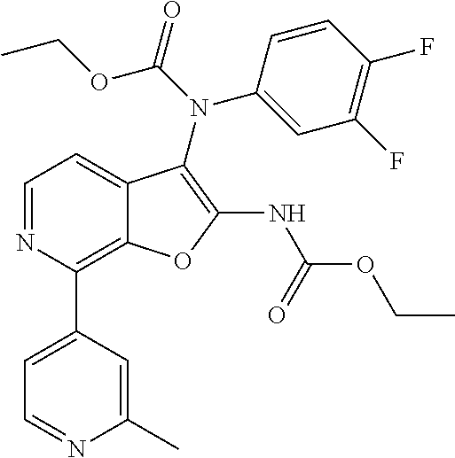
C1(F)=C(F)C=CC(N(C2=C(NC(=O)OCC)OC3=C(C4=CC=NC(C)=C4)N=CC=C32)C(=O)OCC)=C1
